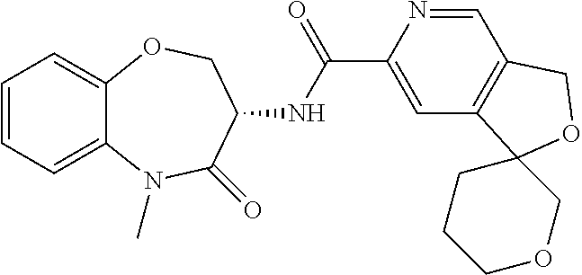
C12=CC=CC=C1OCC(NC(C1=CC3=C(C=N1)COC31CCCOC1)=O)C(=O)N2C
